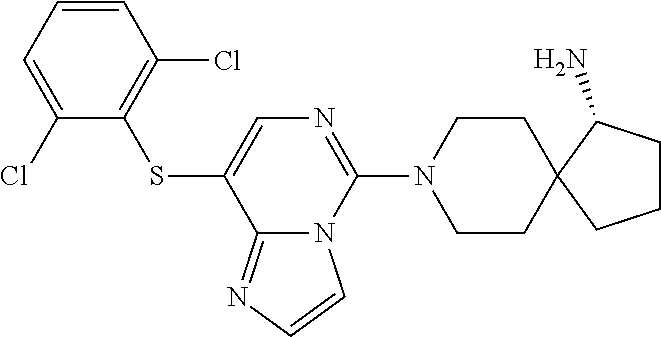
C1=CC=C(Cl)C(SC2=CN=C(N3CCC4(CC3)CCCC4N)N3C2=NC=C3)=C1Cl
